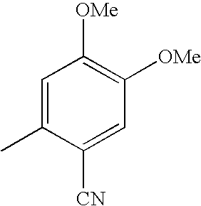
C1=C(C)C([CN])=CC([OMe])=C1[OMe]
